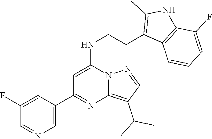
C1=C(C2=NC3=C(C(C)C)C=NN3C(NCCC3=C(C)NC4=C3C=CC=C4F)=C2)C=C(F)C=N1
